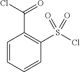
C1=CC=CC(S(Cl)(=O)=O)=C1C(Cl)=O
